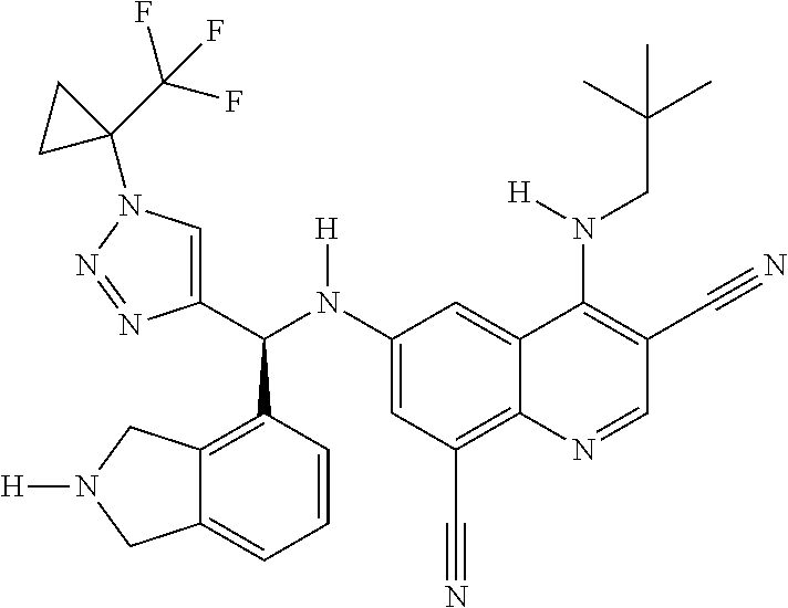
C1(N(C(C2=CN(C3(C(F)(F)F)CC3)N=N2)C2=C3C(=CC=C2)CN([H])C3)[H])=CC(C#N)=C2C(=C1)C(N(CC(C)(C)C)[H])=C(C#N)C=N2
